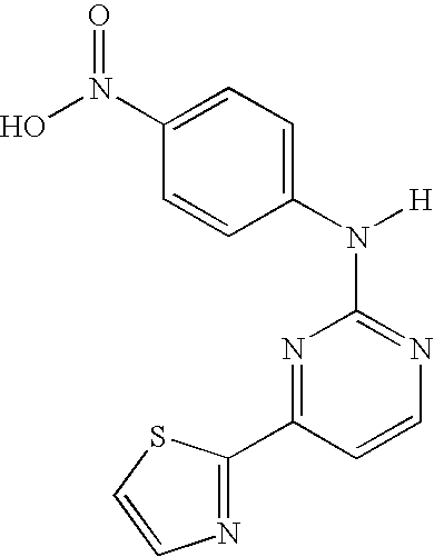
N1=C(N([H])C2=CC=C(N(O)=O)C=C2)N=C(C2=NC=CS2)C=C1
